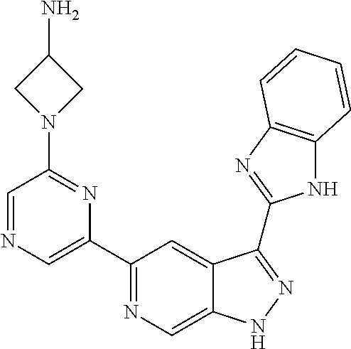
C1(C2=NC=C3C(=C2)C(C2=NC4=C(N2)C=CC=C4)=NN3)=CN=CC(N2CC(N)C2)=N1
